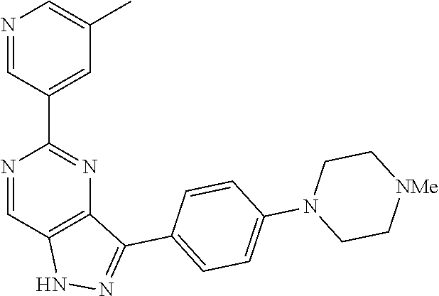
N1=CC2=C(N=C1C1=CC(C)=CN=C1)C(C1=CC=C(N3CC[NMe]CC3)C=C1)=NN2
